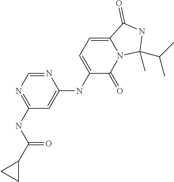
C1(NC(C2CC2)=O)=NC=NC(NC2=CC=C3N(C2=O)C(C)(C(C)C)NC3=O)=C1
